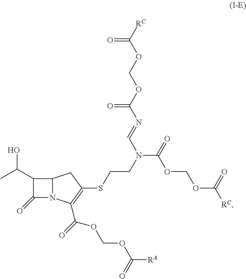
C1(C(C)O)C(=O)N2C1CC(SCCN(C(OCOC([RC])=O)=O)C=NC(OCOC([RC])=O)=O)=C2C(OCOC([RA])=O)=O
